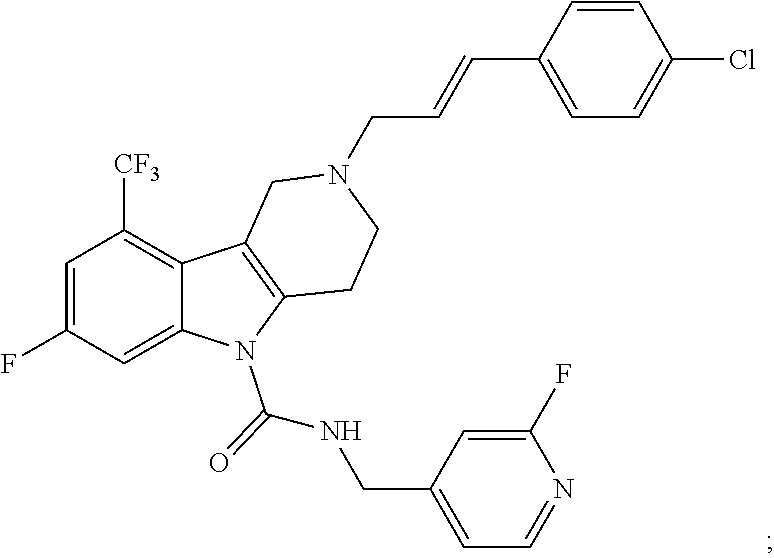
C1=C(F)C=C2C(=C1[CF3])C1=C(N2C(NCC2=CC=NC(F)=C2)=O)CCN(CC=CC2=CC=C(Cl)C=C2)C1
